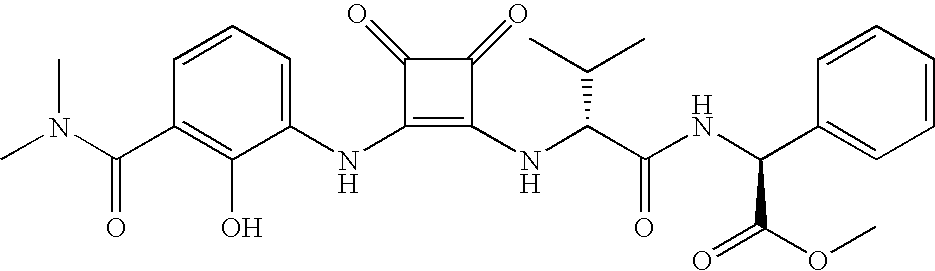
CN(C(C1=C(O)C(NC2=C(NC(C(NC(C3=CC=CC=C3)C(OC)=O)=O)C(C)C)C(=O)C2=O)=CC=C1)=O)C
